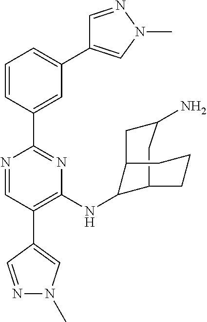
C1=C(C2=NC(NC3C4CC(N)CC3CCC4)=C(C3=CN(C)N=C3)C=N2)C=CC=C1C1=CN(C)N=C1
